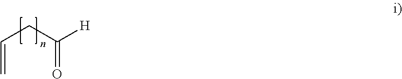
C(CC([H])=O)=C
